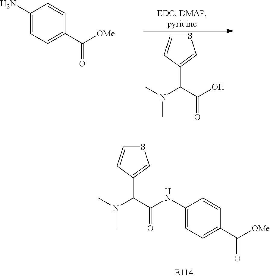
S1C=CC(C(C(O)=O)N(C)C)=C1.C1(N)=CC=C(C([OMe])=O)C=C1.S1C=CC(C(C(NC2=CC=C(C([OMe])=O)C=C2)=O)N(C)C)=C1
